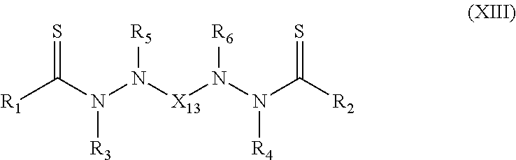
S=C(N([R3])N([X13]N([R6])N([R4])C([R2])=S)[R5])[R1]
